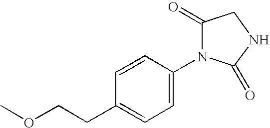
C1=CC(N2C(=O)CNC2=O)=CC=C1CCOC
